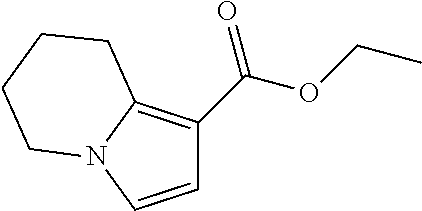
C1=CN2C(=C1C(OCC)=O)CCCC2
